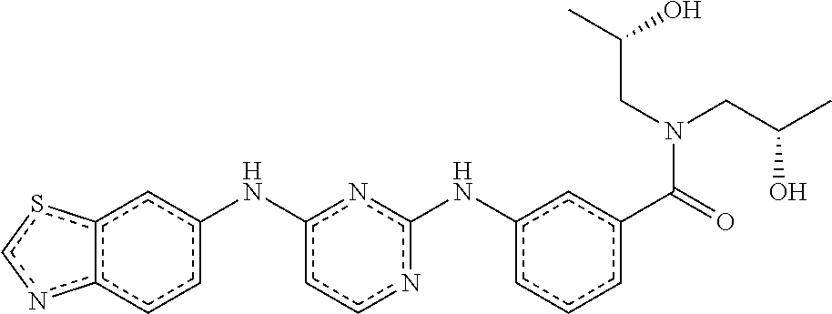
c1(Nc2ccnc(Nc3cccc(C(=O)N(CC(C)O)CC(C)O)c3)n2)ccc2c(c1)scn2
